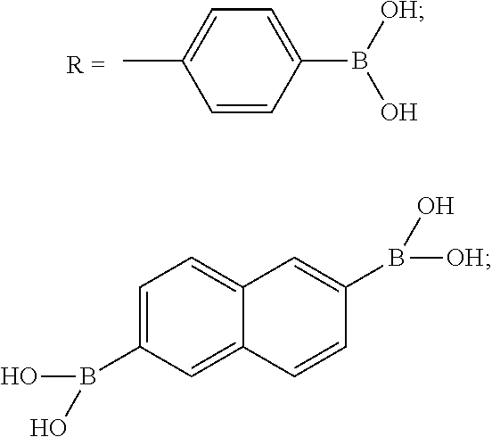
C1(B(O)[OH])=CC=C(C)C=C1.C1=C(B(O)O)C=C2C(=C1)C=C(B([OH])O)C=C2
